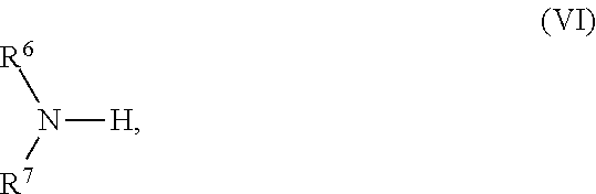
N([H])([R7])[R6]
